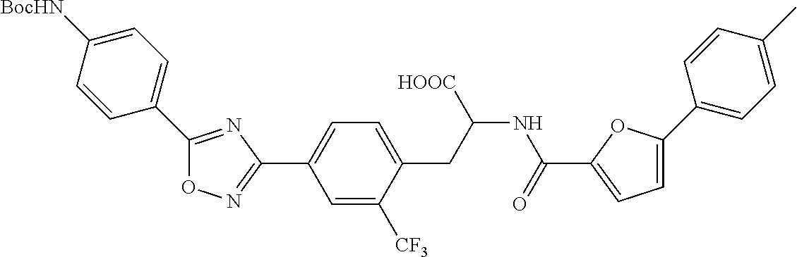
O1N=C(C2=CC=C(CC(NC(C3=CC=C(C4=CC=C(C)C=C4)O3)=O)[HOOC])C([CF3])=C2)N=C1C1=CC=C([BocHN])C=C1
